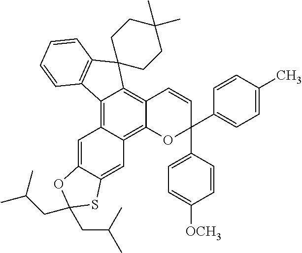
C12=C3C(=C4C(=C1C=CC(C1=CC=C([OCH3])C=C1)(C1=CC=C(C)C=C1)O2)C1(C2=C4C=CC=C2)CCC(C)(C)CC1)C=C1C(=C3)SC(CC(C)C)(CC(C)C)O1
